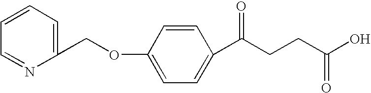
C1(COC2=CC=C(C(CCC(=O)O)=O)C=C2)=CC=CC=N1
